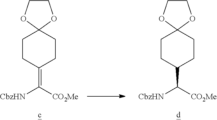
C1CC(=C([CO2Me])[CbzHN])CCC12OCCO2.C1CC(C([CO2Me])[CbzHN])CCC12OCCO2
